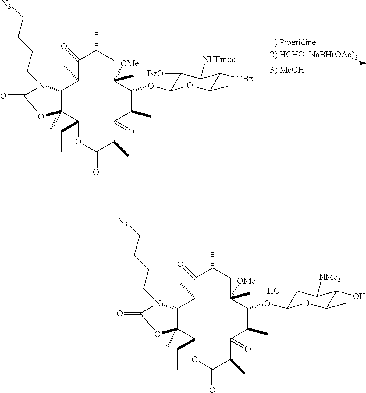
C1(=O)C(C)C2C(C)(C(CC)OC(=O)C(C)C(=O)C(C)C(OC3C(O)C([NMe2])C(O)C(C)O3)C([OMe])(C)CC1C)OC(=O)N2CCCC[N3].C1(=O)C(C)C2C(C)(C(CC)OC(=O)C(C)C(=O)C(C)C(OC3C([BzO])C([NHFmoc])C([OBz])C(C)O3)C([OMe])(C)CC1C)OC(=O)N2CCCC[N3]
